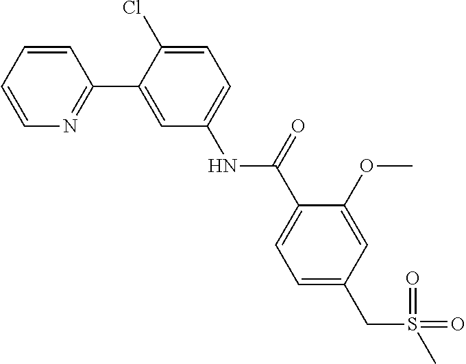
C1(C2=CC(NC(C3=CC=C(CS(=O)(C)=O)C=C3OC)=O)=CC=C2Cl)=NC=CC=C1
